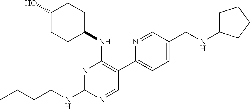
CCCCNC1=NC(NC2CCC(O)CC2)=C(C2=CC=C(CNC3CCCC3)C=N2)C=N1
